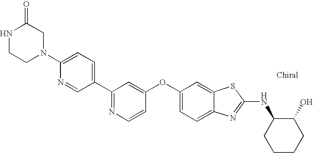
N1=C(C2=CC=C(N3CC(=O)NCC3)N=C2)C=C(OC2=CC=C3C(=C2)SC(NC2CCCCC2O)=N3)C=C1
